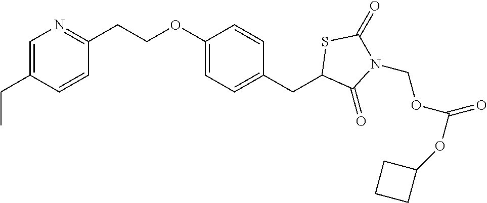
C1=C(CC)C=CC(CCOC2=CC=C(CC3C(=O)N(COC(=O)OC4CCC4)C(=O)S3)C=C2)=N1
